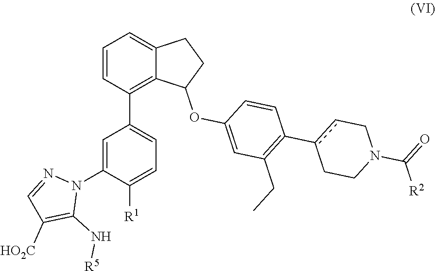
C1=C(N2N=CC([HO2C])=C2N[R5])C([R1])=CC=C1C1=C2C(=CC=C1)CCC2OC1=CC(CC)=C(c2cCN(C([R2])=O)CC2)C=C1
